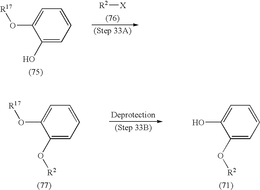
C1(O)=CC=CC=C1O[R17].[R2][X].C1(O[R2])=CC=CC=C1O.C1(O[R2])=CC=CC=C1O[R17]
